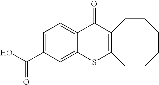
C1=C(C(O)=O)C=C2C(=C1)C(=O)C1=C(S2)CCCCCC1
